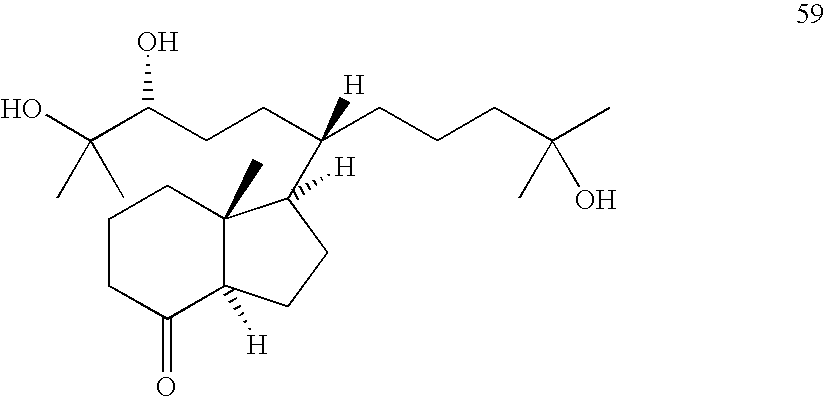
C1CC(=O)C2([H])C(C)(C1)C(C([H])(CCC(C(O)(C)C)O)CCCC(C)(O)C)([H])CC2
